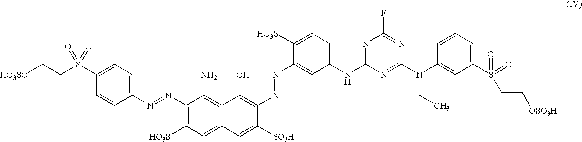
C1=CC(S(=O)(=O)CC[HO3SO])=CC=C1N=NC1=C([HO3S])C=C2C(=C1N)C(O)=C(N=NC1=CC(NC3=NC(F)=NC(N(C4=CC(S(CC[OSO3H])(=O)=O)=CC=C4)CC)=N3)=CC=C1[HO3S])C([SO3H])=C2
